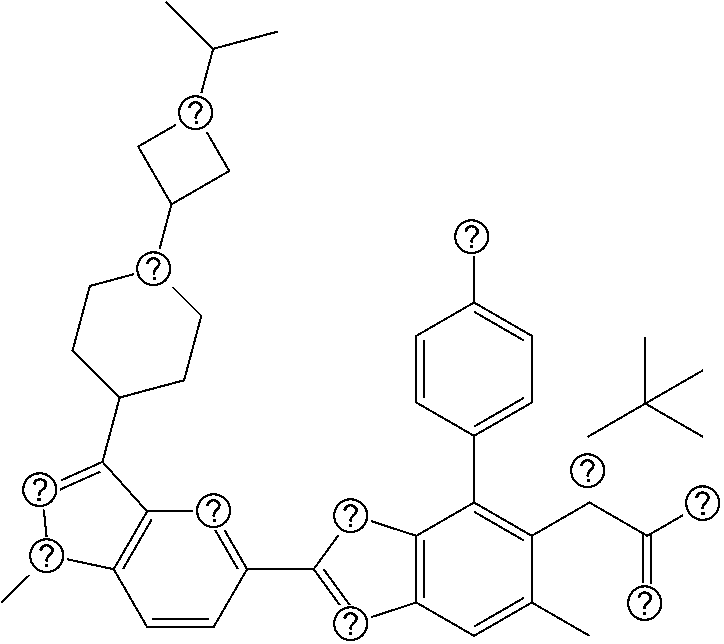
CC(C)(C)C.C1=CC(C2=CC3=C(C2)C(C2=CC=C(C)C=C2)=C(CC(C)=C)C(C)=C3)=CC2=C1C(C)C=C2C1CCC(C2CC(C(C)C)C2)CC1
